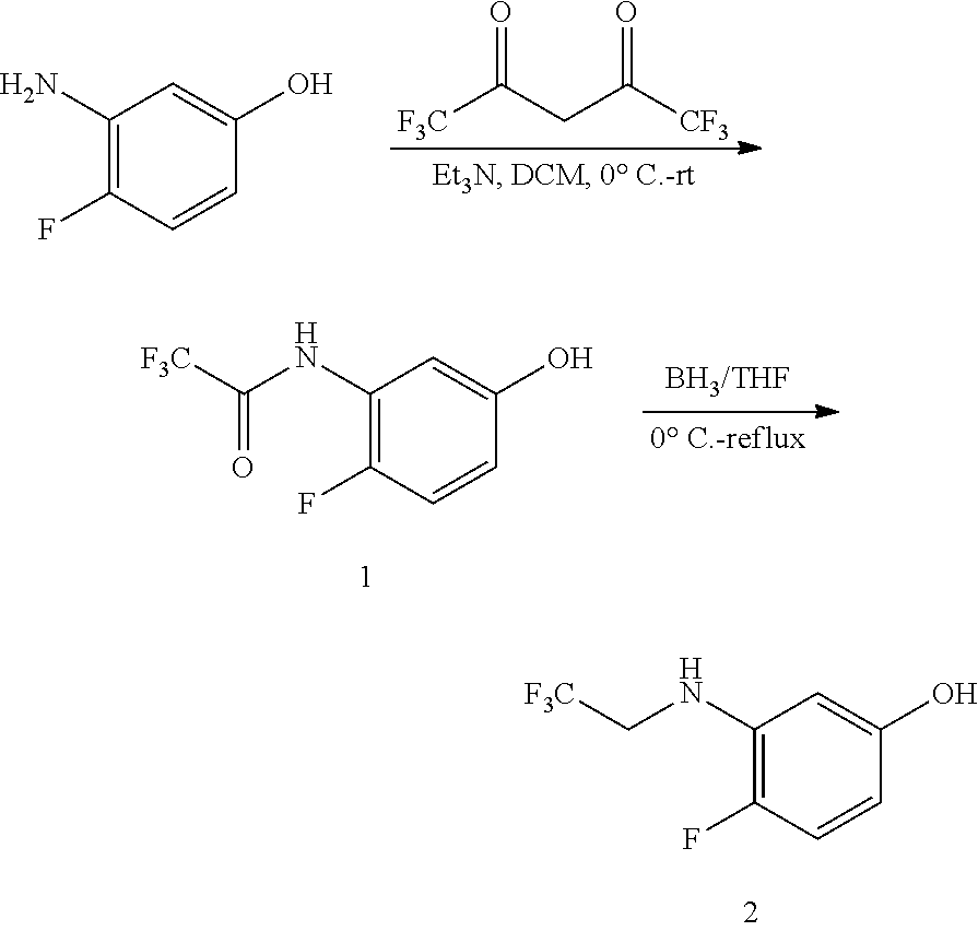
C1(N)=C(F)C=CC(O)=C1.[F3C]C(CC([CF3])=O)=O.C1(F)=C(NC([F3C])=O)C=C(O)C=C1.C1(F)=C(NC[F3C])C=C(O)C=C1
